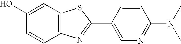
C1(O)=CC2=C(C=C1)N=C(C1=CN=C(N(C)C)C=C1)S2
